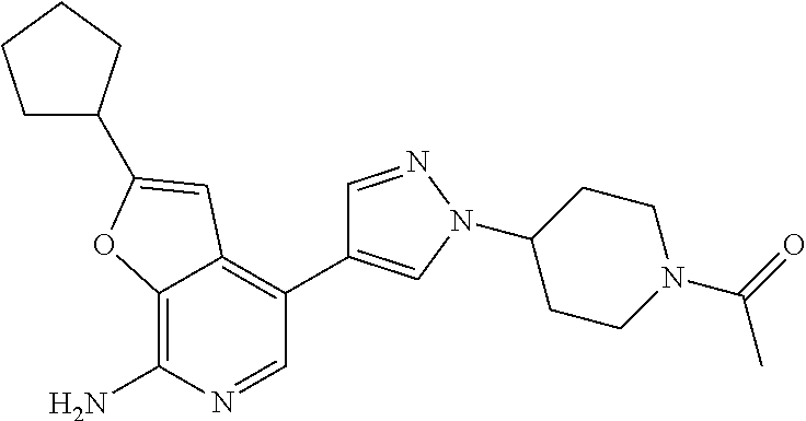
C12=C(N)N=CC(C3=CN(C4CCN(C(=O)C)CC4)N=C3)=C1C=C(C1CCCC1)O2
